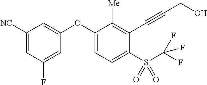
C1([NC])=CC(F)=CC(OC2=CC=C(S(C(F)(F)F)(=O)=O)C(C#CCO)=C2[Me])=C1
